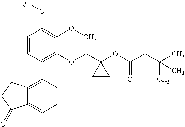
C1=CC(C2=C3C(=CC=C2)C(=O)CC3)=C(OCC2(OC(CC(C)(C)C)=O)CC2)C(OC)=C1OC
